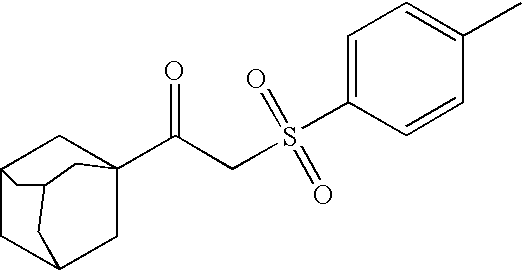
C1C2CC3(C(CS(C4=CC=C(C)C=C4)(=O)=O)=O)CC1CC(C2)C3
